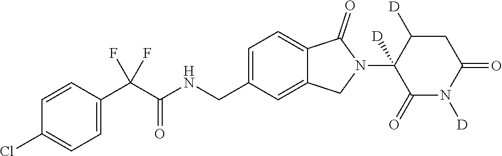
C1=CC(C(C(NCC2=CC=C3C(=C2)CN(C2([D])C(=O)N([D])C(=O)CC2[D])C3=O)=O)(F)F)=CC=C1Cl
